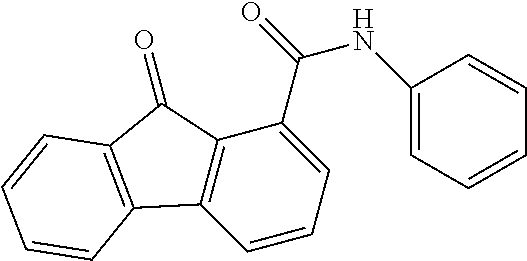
C1=CC=C(C(NC2=CC=CC=C2)=O)C2=C1C1=C(C2=O)C=CC=C1
